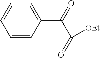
C1=CC=C(C(=O)C([OEt])=O)C=C1
